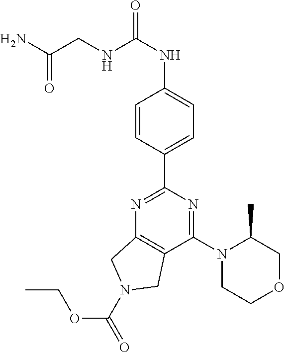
C1(C2=NC3=C(C(N4CCOCC4C)=N2)CN(C(=O)OCC)C3)=CC=C(NC(NCC(N)=O)=O)C=C1
